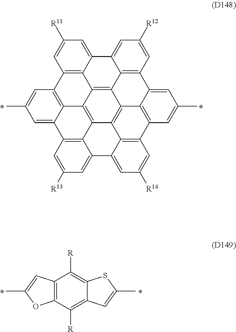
C1=C2C3=C(C=C1[R12])C1=CC(C)=CC4=C1C1=C5C6=C7C(=C31)C1=C(C=C([R11])C=C21)C1=C7C(=CC(C)=C1)C1=C6C(=CC([R13])=C1)C1=CC([R14])=CC4=C51.C12=C(C([R])=C3C(=C1[R])SC(C)=C3)OC(C)=C2
